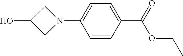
OC1CN(C2=CC=C(C(=O)OCC)C=C2)C1
